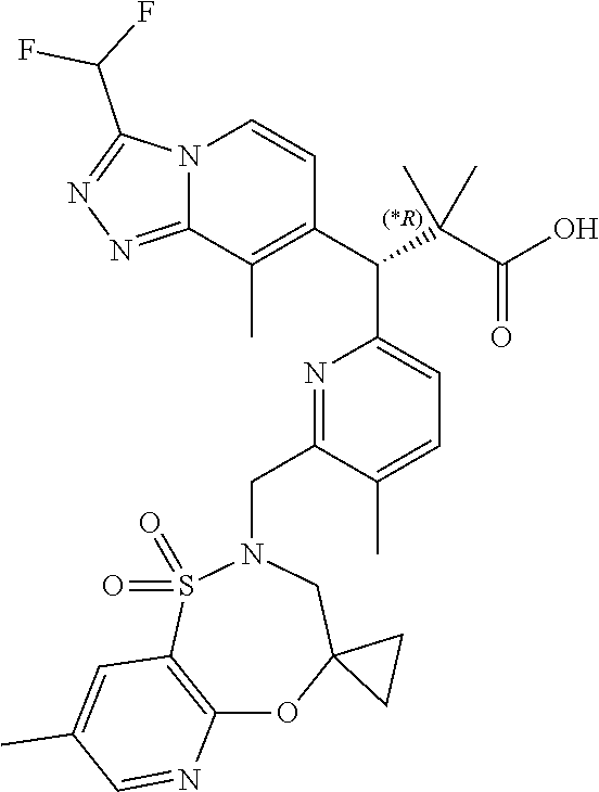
N12C(=NN=C1C(F)F)C(C)=C(C(C1=CC=C(C)C(CN3S(=O)(=O)C4=C(OC5(C3)CC5)N=CC(C)=C4)=N1)C(C)(C(=O)O)C)C=C2
